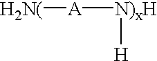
[H2N(][A][N)xH][H]
